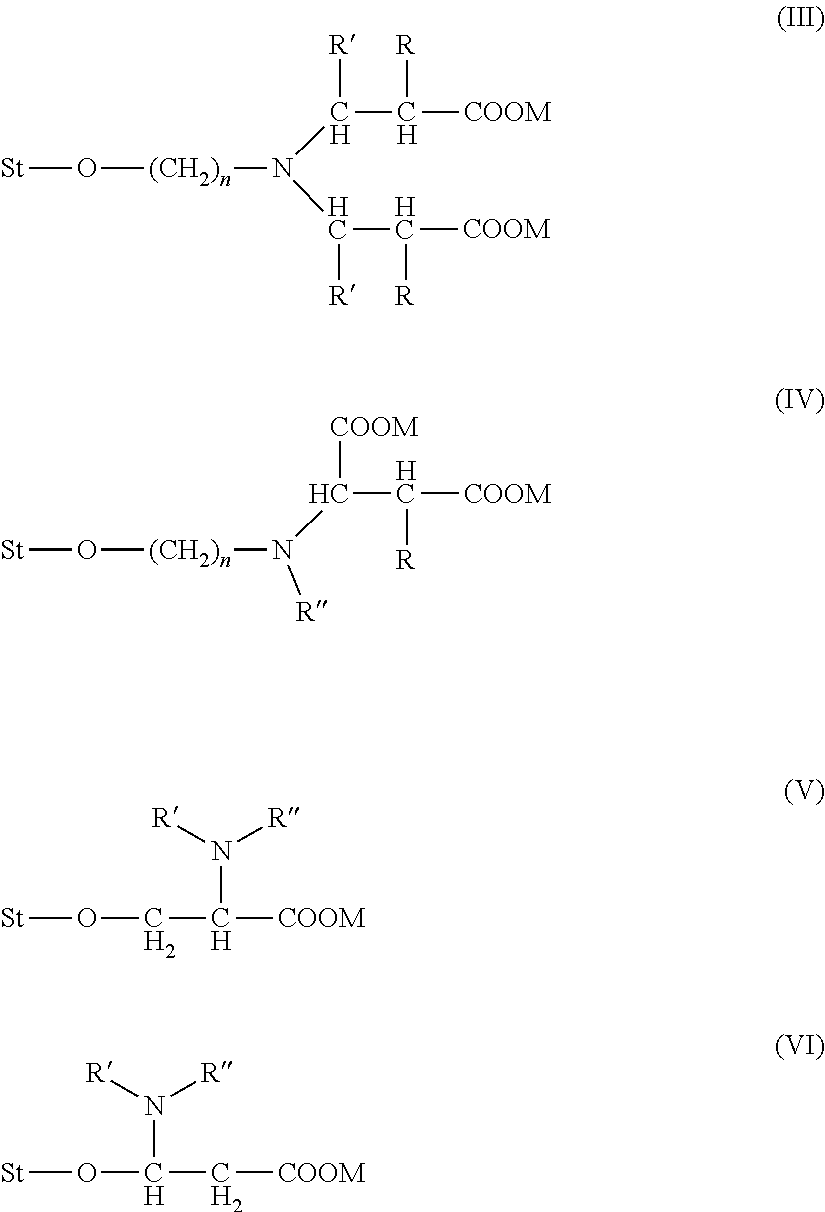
[St]O[(CH2)n]N(C(C([COOM])[R])[R])C(C([COOM])[R])[R].[St]O[(CH2)n]N(C(C([COOM])[R])[COOM])[R].[St]OCC([COOM])N([R])[R].[St]OC(C[COOM])N([R])[R]
